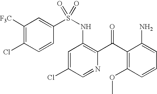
C1([F3C])=C(Cl)C=CC(S(NC2=C(C(C3=C(OC)C=CC=C3N)=O)N=CC(Cl)=C2)(=O)=O)=C1
